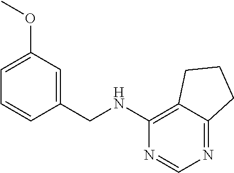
C1=C(OC)C=C(CNC2=C3C(=NC=N2)CCC3)C=C1
